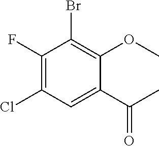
C1(F)=C(Cl)C=C(C(C)=O)C(OC)=C1Br
